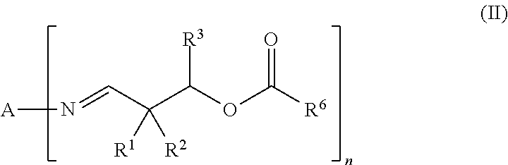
N(=CC(C(OC([R6])=O)[R3])([R1])[R2])[A]
